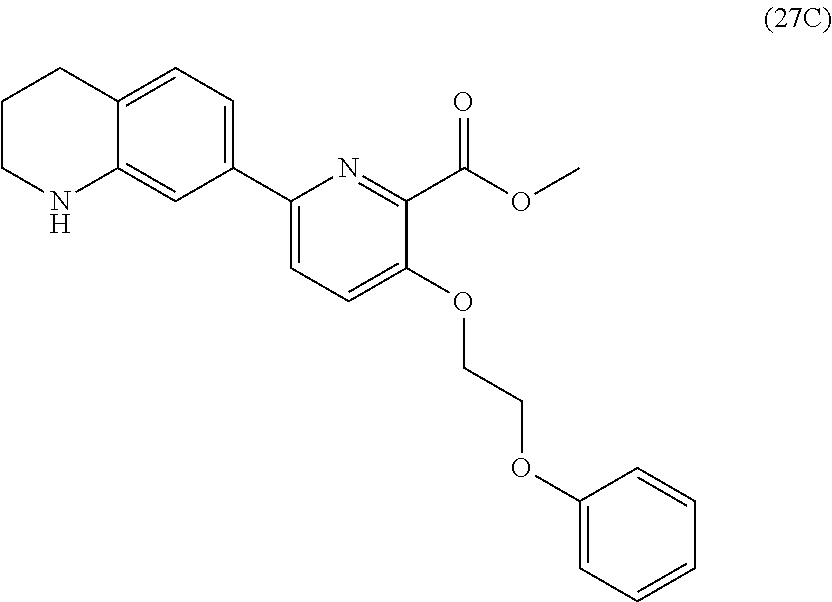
N1C2=CC(C3=CC=C(OCCOC4=CC=CC=C4)C(C(OC)=O)=N3)=CC=C2CCC1
